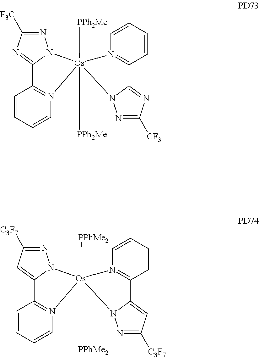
[PPh2Me][Os]12([PPh2Me])(N3N=C([F3C])N=C3C3=N1C=CC=C3)N1=C(C=CC=C1)C1=NC([CF3])=NN21.[PPhMe2][Os]12([PPhMe2])(N3N=C([C3F7])C=C3C3=N1C=CC=C3)N1=C(C=CC=C1)C1=CC([C3F7])=NN21
